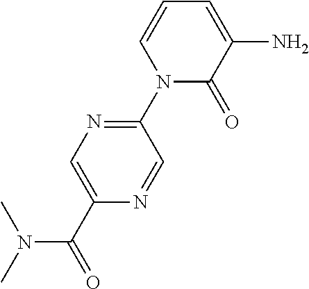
C1(N2C(=O)C(N)=CC=C2)=NC=C(C(=O)N(C)C)N=C1
